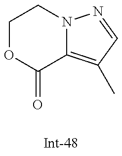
C1OC(=O)C2=C(C)C=NN2C1
